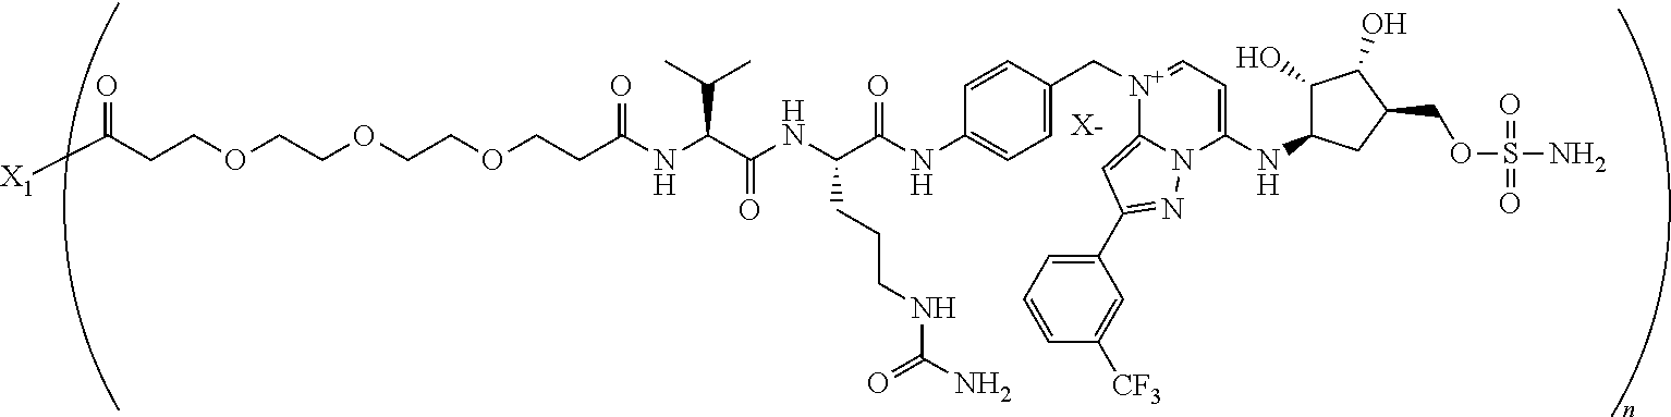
[X-].C(OCCOCCOCCC(NC(C(NC(C(NC1=CC=C(C[N+]2=CC=C(NC3C(O)C(O)C(COS(N)(=O)=O)C3)N3C2=CC(C2=CC=CC([CF3])=C2)=N3)C=C1)=O)CCCNC(N)=O)=O)C(C)C)=O)CC(=O)[X1]
